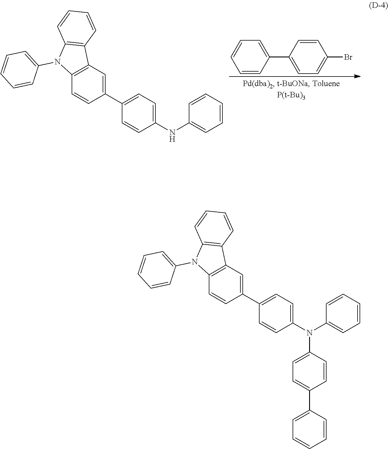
C1=CC(C2=CC=C(Br)C=C2)=CC=C1.C12=C(C=C(C3=CC=C(NC4=CC=CC=C4)C=C3)C=C1)C1=C(N2C2=CC=CC=C2)C=CC=C1.C12=C(C=C(C3=CC=C(N(C4=CC=CC=C4)C4=CC=C(C5=CC=CC=C5)C=C4)C=C3)C=C1)C1=C(N2C2=CC=CC=C2)C=CC=C1
